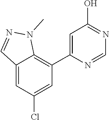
C1=NC(C2=C3C(=CC(Cl)=C2)C=NN3C)=CC(O)=N1
